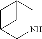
C1C2CNCC1C2
